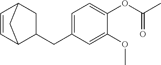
C(C1=CC=C(OC(C)=O)C(OC)=C1)C1CC2CC1C=C2
